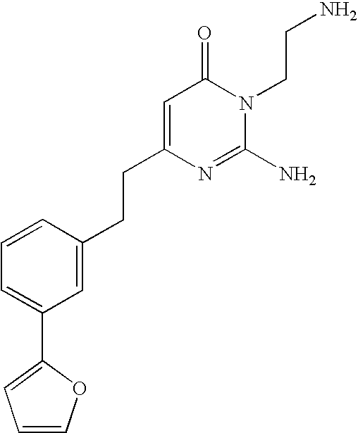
C1=C(CCC2=CC(=O)N(CCN)C(N)=N2)C=CC=C1C1=CC=CO1
